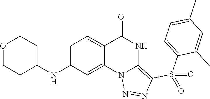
C1(NC2CCOCC2)=CC=C2C(=C1)N1C(=C(S(C3=CC=C(C)C=C3C)(=O)=O)N=N1)NC2=O
